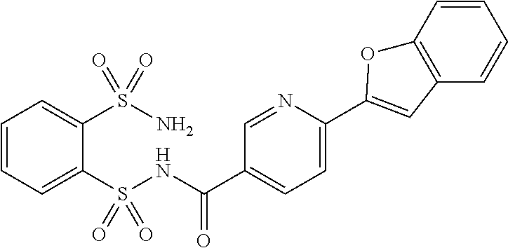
C1=CC=C(S(NC(C2=CC=C(C3=CC4=C(C=CC=C4)O3)N=C2)=O)(=O)=O)C(S(N)(=O)=O)=C1
